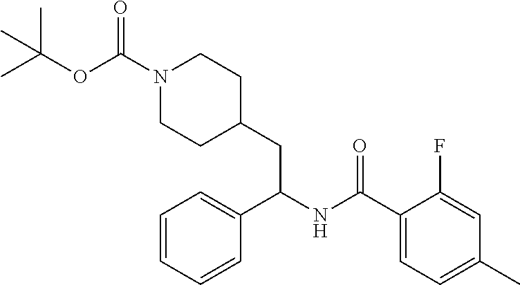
N1(C(OC(C)(C)C)=O)CCC(CC(C2=CC=CC=C2)NC(C2=CC=C(C)C=C2F)=O)CC1
